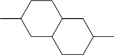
C1(C)CC2C(CC1)CC(C)CC2
